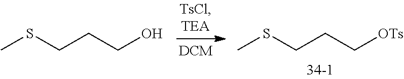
CSCCCO.CSCCC[OTs]
